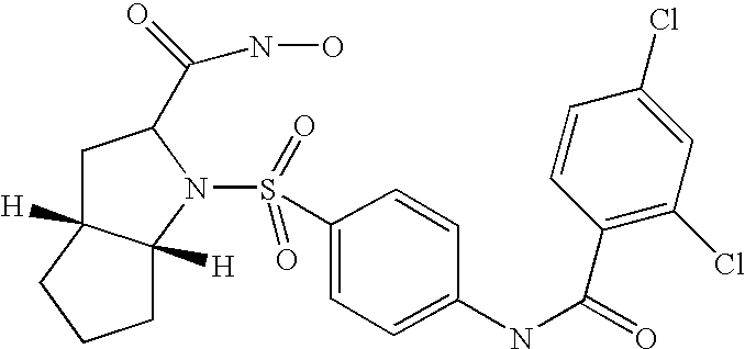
C1C2([H])C([H])(N(S(=O)(=O)C3=CC=C(NC(=O)C4=C(Cl)C=C(Cl)C=C4)C=C3)C1C(=O)NO)CCC2
